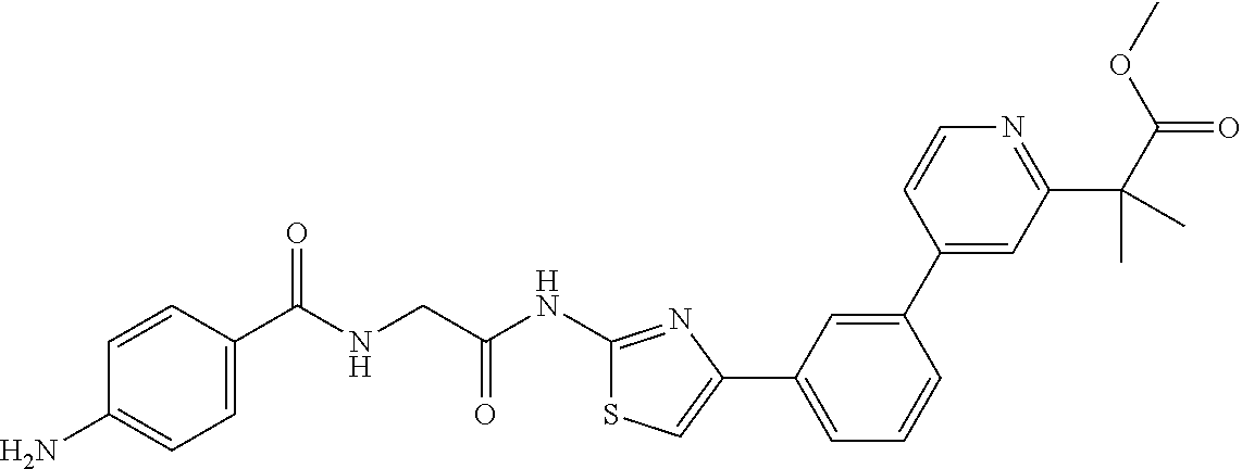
C1=CC(C(NCC(NC2=NC(C3=CC=CC(C4=CC(C(C(OC)=O)(C)C)=NC=C4)=C3)=CS2)=O)=O)=CC=C1N
